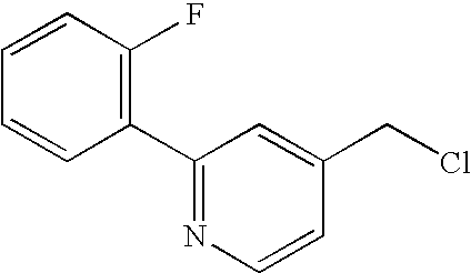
C1=CC=CC(F)=C1C1=NC=CC(CCl)=C1
